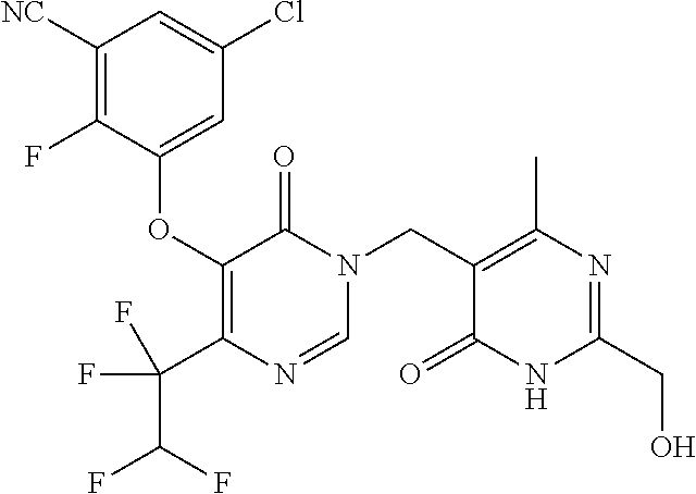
N1(CC2=C(C)N=C(CO)NC2=O)C=NC(C(C(F)F)(F)F)=C(OC2=CC(Cl)=CC([NC])=C2F)C1=O
